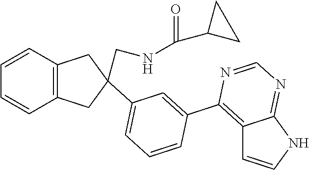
C12=C(C=CC=C1)CC(C1=CC=CC(C3=C4C=CNC4=NC=N3)=C1)(CNC(=O)C1CC1)C2
